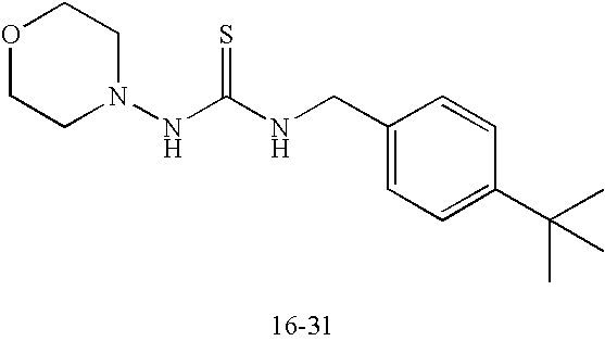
N(C(NCC1=CC=C(C(C)(C)C)C=C1)=S)N1CCOCC1
